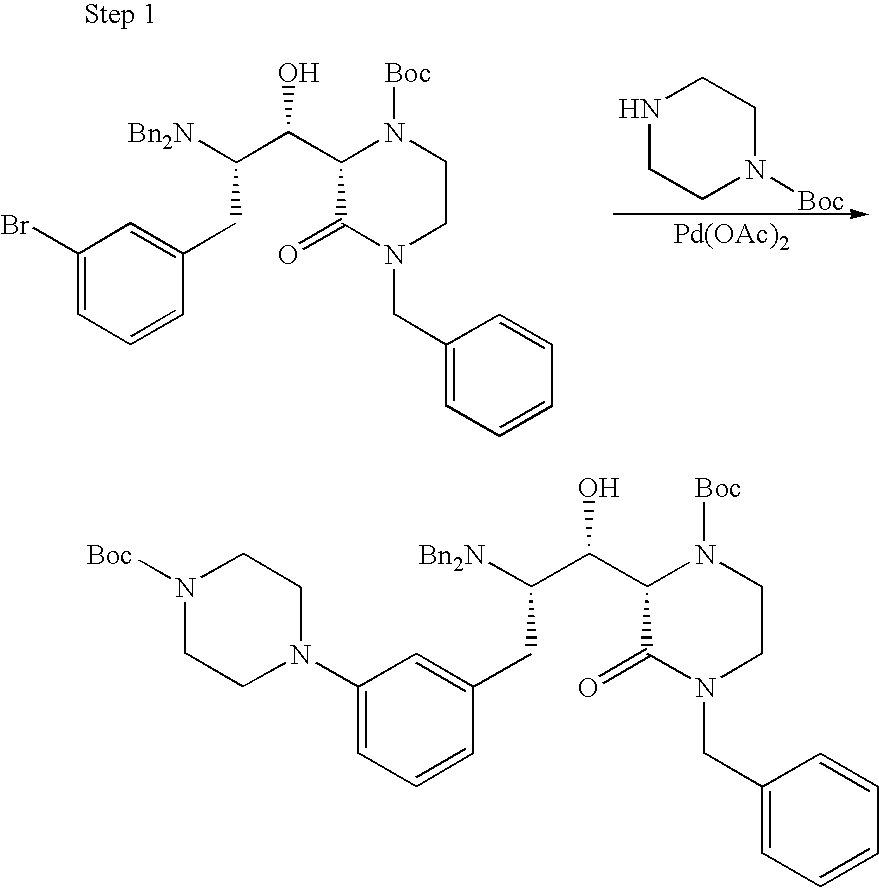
C1=C(CC(C(C2C(=O)N(CC3=CC=CC=C3)CCN2[Boc])O)[Bn2N])C=CC=C1N1CCN([Boc])CC1.C1=C(CC(C(C2C(=O)N(CC3=CC=CC=C3)CCN2[Boc])O)[Bn2N])C=CC=C1Br.N1CCN([Boc])CC1.[Pd(OAc)2]
